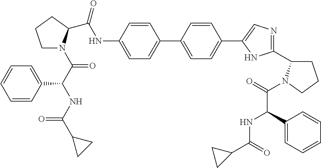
C(NC1=CC=C(C2=CC=C(C3=CN=C(C4N(C(C(C5=CC=CC=C5)NC(C5CC5)=O)=O)CCC4)N3)C=C2)C=C1)(=O)C1N(C(C(NC(C2CC2)=O)C2=CC=CC=C2)=O)CCC1
